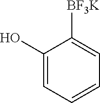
C1(O)=CC=CC=C1[BF3K]
